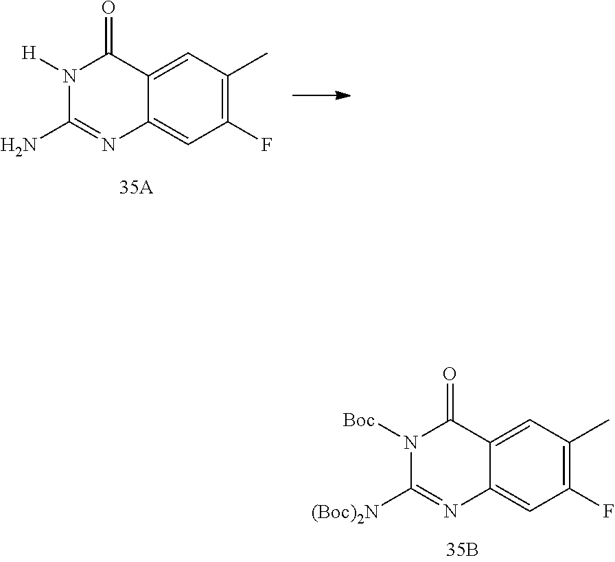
C1(F)=C(C)C=C2C(=C1)N=C([(Boc)2N])N([Boc])C2=O.C1(F)=C(C)C=C2C(=C1)N=C(N)N([H])C2=O
